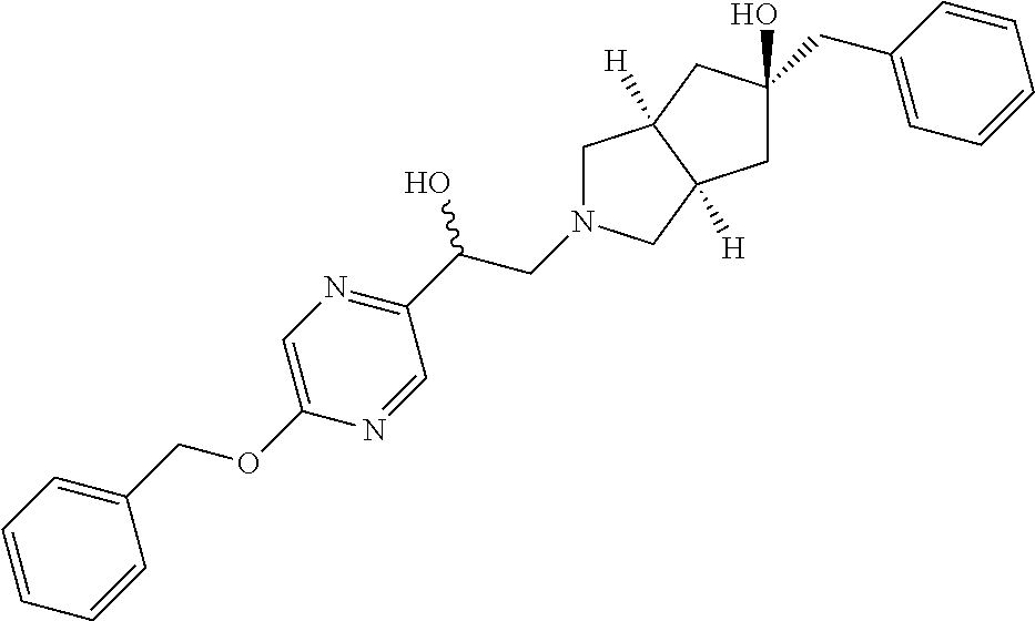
C1=CC=C(COC2=CN=C(C(CN3CC4([H])C([H])(C3)CC(O)(CC3=CC=CC=C3)C4)O)C=N2)C=C1
